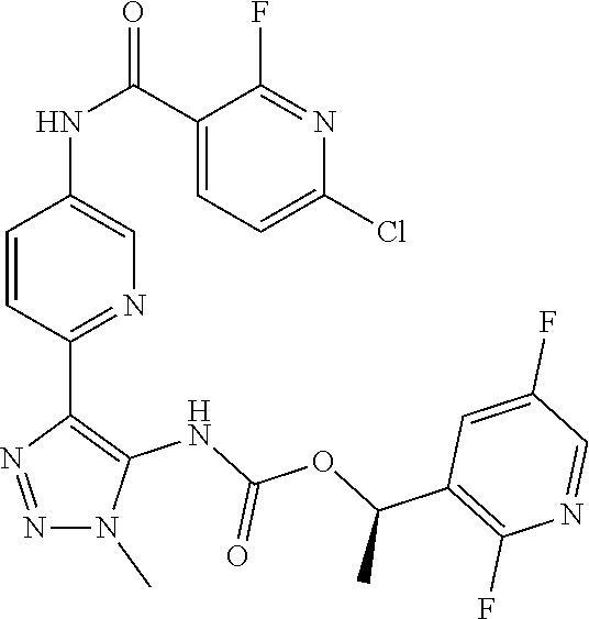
N1=NC(C2=NC=C(NC(C3=CC=C(Cl)N=C3F)=O)C=C2)=C(NC(OC(C2=C(F)N=CC(F)=C2)C)=O)N1C
